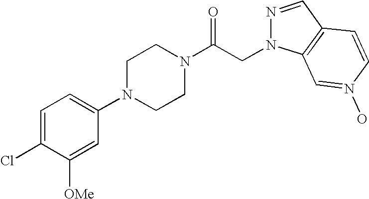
C1=C(Cl)C([OMe])=CC(N2CCN(C(CN3N=CC4=C3C=N(O)C=C4)=O)CC2)=C1
